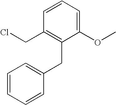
C1=CC(CC2=C(CCl)C=CC=C2OC)=CC=C1
